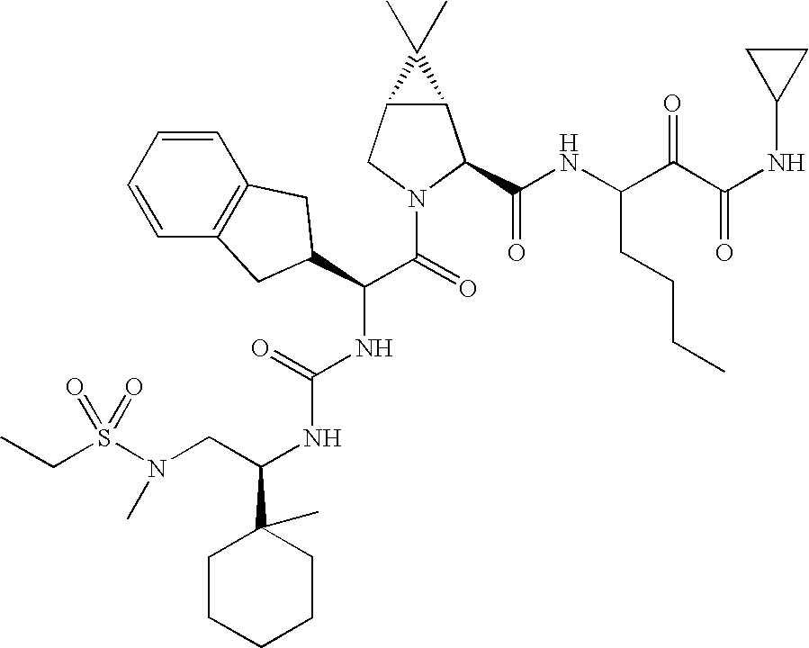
C(C)S(=O)(N(C)CC(NC(=O)NC(C(N1C(C(=O)NC(CCCC)C(=O)C(=O)NC2CC2)C2C(C1)C2(C)C)=O)C1CC2=C(C=CC=C2)C1)C1(C)CCCCC1)=O
